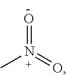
O=N(=O)C
